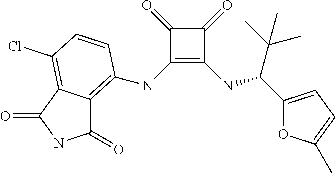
C1(=O)C(NC2=C3C(=O)NC(=O)C3=C(Cl)C=C2)=C(NC(C(C)(C)C)C2=CC=C(C)O2)C1=O
